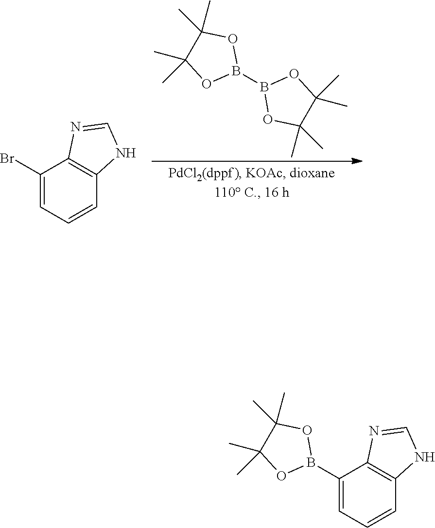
C1(Br)=CC=CC2=C1N=CN2.B1(B2OC(C)(C)C(C)(C)O2)OC(C)(C)C(C)(C)O1.O1C(C)(C)C(C)(C)OB1C1=CC=CC2=C1N=CN2
